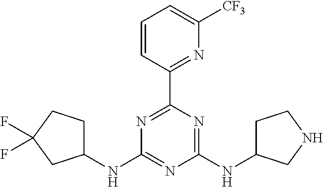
N1=C(C2=NC([CF3])=CC=C2)N=C(NC2CCNC2)N=C1NC1CCC(F)(F)C1
